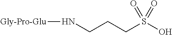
N(CCCS(O)(=O)=O)[Gly-Pro-Glu]
